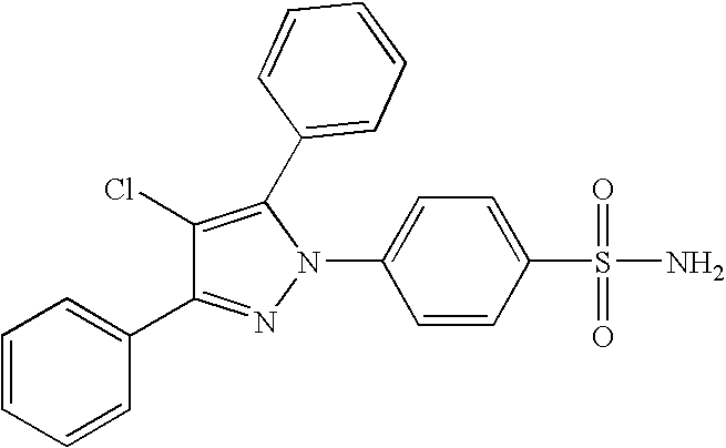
C1=C(S(N)(=O)=O)C=CC(N2C(C3=CC=CC=C3)=C(Cl)C(C3=CC=CC=C3)=N2)=C1
